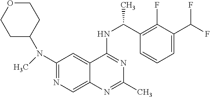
N(C1=NC=C2C(=C1)C(NC(C1=C(F)C(C(F)F)=CC=C1)C)=NC(C)=N2)(C1CCOCC1)C
